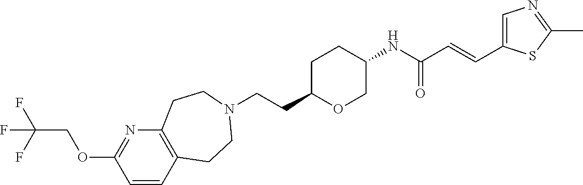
C(CC1OCC(NC(C=CC2=CN=C(C)S2)=O)CC1)N1CCC2=C(N=C(OCC(F)(F)F)C=C2)CC1
